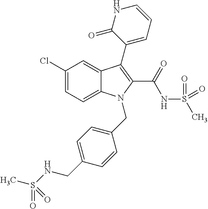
C12=CC=C(Cl)C=C1C(C1=CC=CNC1=O)=C(C(=O)NS(C)(=O)=O)N2CC1=CC=C(CNS(C)(=O)=O)C=C1
